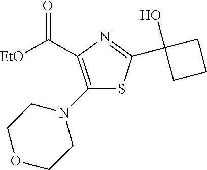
C(C1=C(N2CCOCC2)SC(C2(O)CCC2)=N1)([EtO])=O
